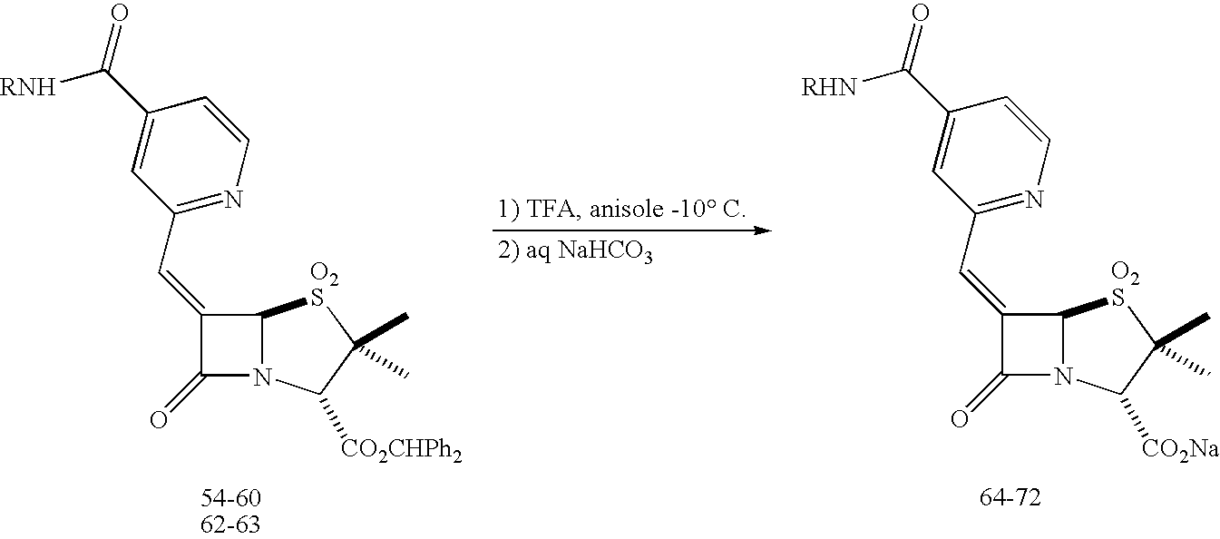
C12N(C([CO2CHPh2])C(C)(C)[O2S]1)C(=O)C2=CC1=NC=CC(C(=O)[RNH])=C1.C12N(C([CO2Na])C(C)(C)[O2S]1)C(=O)C2=CC1=NC=CC(C(=O)[RHN])=C1
